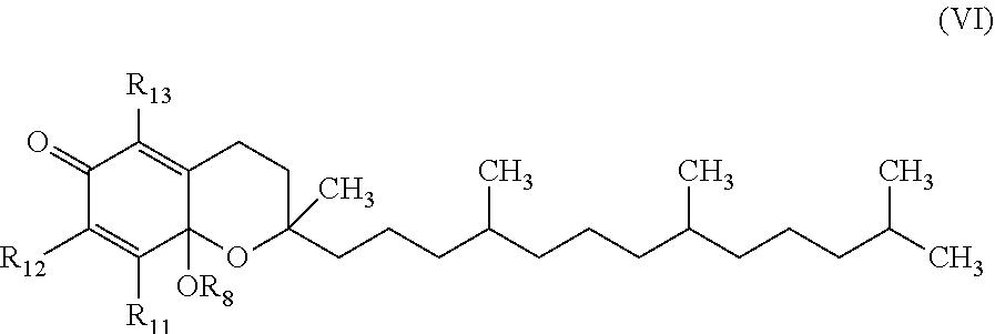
O1C(CCCC(CCCC(CCCC(C)C)C)C)(C)CCC2=C([R13])C(=O)C([R12])=C([R11])C12[OR8]
